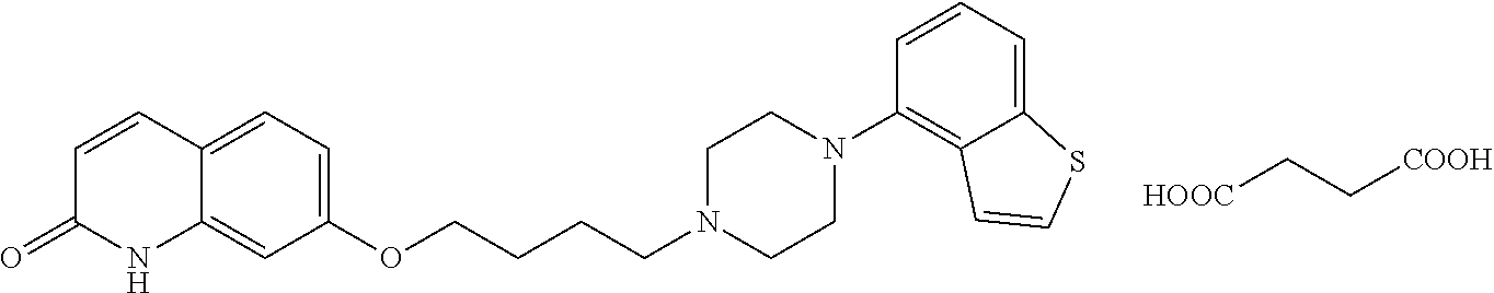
C12=CC=C(OCCCCN3CCN(C4=C5C(=CC=C4)SC=C5)CC3)C=C1NC(=O)C=C2.[HOOC]CC[COOH]
